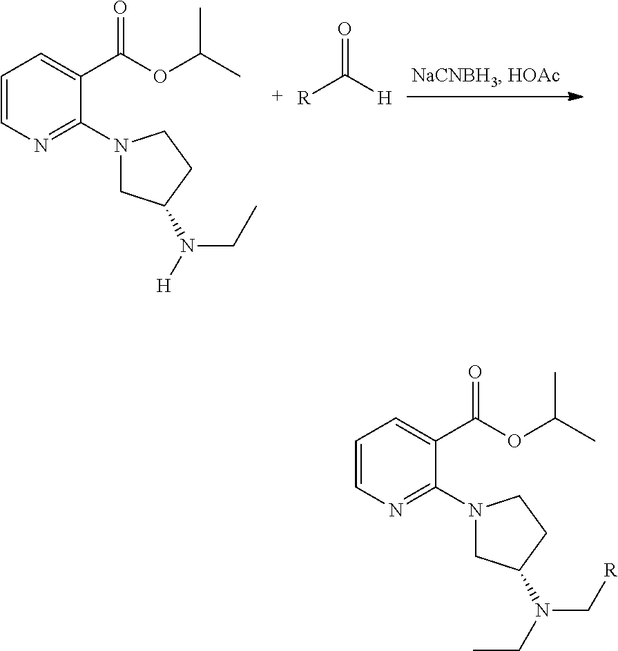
C1=CN=C(N2CC(N([H])CC)CC2)C(C(OC(C)C)=O)=C1.[R]C([H])=O.C1=CN=C(N2CC(N(CC)C[R])CC2)C(C(OC(C)C)=O)=C1
